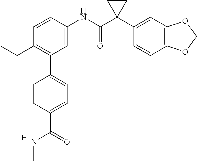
C(C1=C(C2=CC=C(C(=O)NC)C=C2)C=C(NC(C2(C3=CC4=C(C=C3)OCO4)CC2)=O)C=C1)C.[H]
